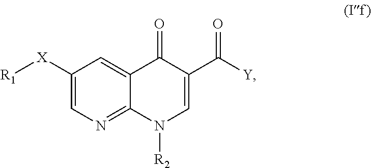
C1([X][R1])=CN=C2C(=C1)C(=O)C(C([Y])=O)=CN2[R2]
